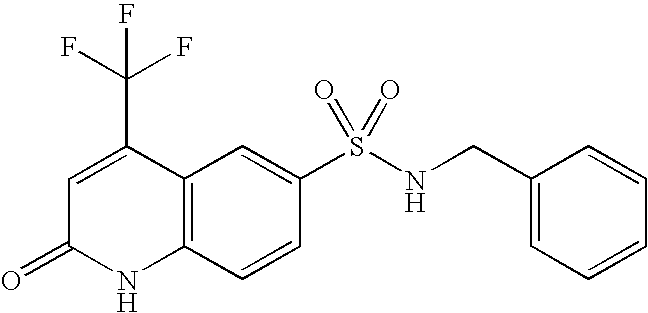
C1=C(C(F)(F)F)C2=C(NC1=O)C=CC(S(NCC1=CC=CC=C1)(=O)=O)=C2
